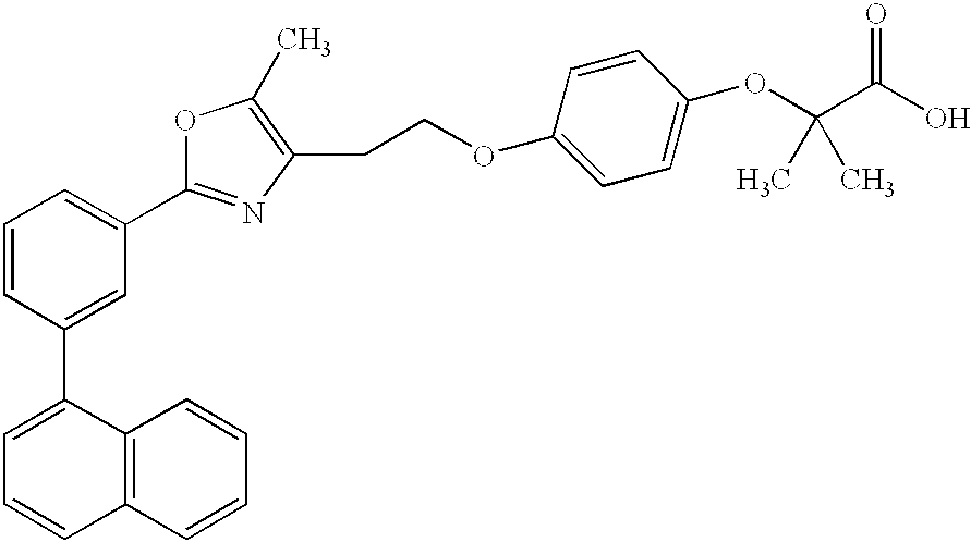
C1=CC(C2=CC=CC3=C2C=CC=C3)=CC(C2=NC(CCOC3=CC=C(OC(C)(C)C(=O)O)C=C3)=C(C)O2)=C1
